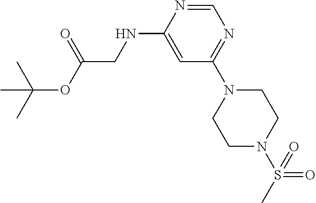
CC(OC(CNC1=CC(N2CCN(S(C)(=O)=O)CC2)=NC=N1)=O)(C)C
